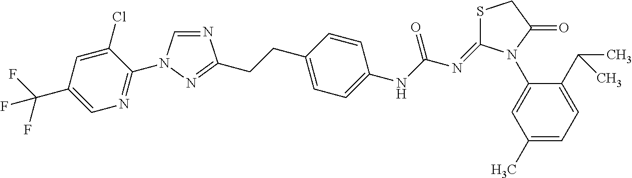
N1=CN(C2=NC=C(C(F)(F)F)C=C2Cl)N=C1CCC1=CC=C(NC(N=C2SCC(=O)N2C2=CC(C)=CC=C2C(C)C)=O)C=C1
